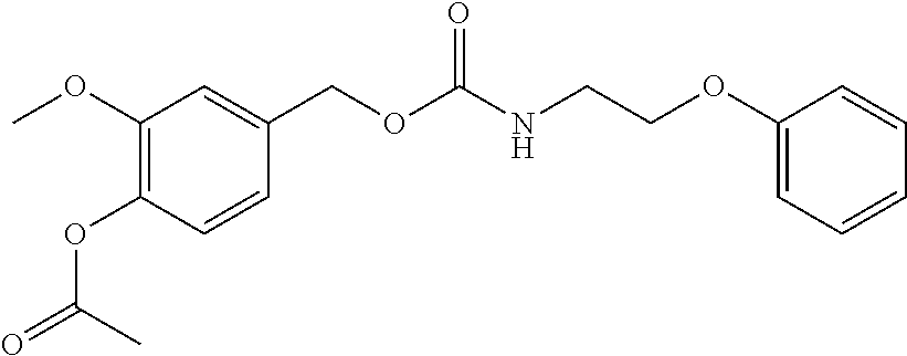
COC1=C(OC(=O)C)C=CC(COC(NCCOC2=CC=CC=C2)=O)=C1
